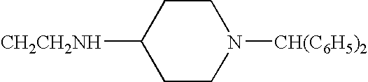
C1CC([CH2CH2NH])CCN1[CH(C6H5)2]
